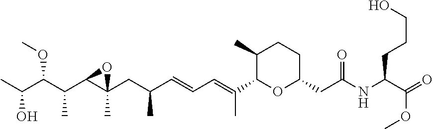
CC(C(C(C1C(CC(C=CC=C(C)C2OC(CC(NC(C(=O)OC)CCCO)=O)CCC2C)C)(C)O1)C)OC)O
